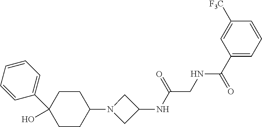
C1CC(N2CC(NC(CNC(C3=CC=CC([F3C])=C3)=O)=O)C2)CCC1(O)C1=CC=CC=C1
